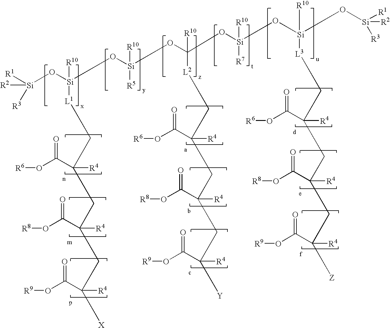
[R1][Si](O[Si](O[Si](OC(O[Si](O[Si](O[Si]([R1])([R2])[R3])([R10])[L3]CC(CC(CC([Z])([R4])C(O[R9])=O)([R4])C(O[R8])=O)([R4])C(O[R6])=O)([R7])[R10])([R10])[L2]CC(CC(CC([Y])([R4])C(O[R9])=O)([R4])C(O[R8])=O)([R4])C(O[R6])=O)([R10])[R5])([L1]CC(CC(CC([X])([R4])C(O[R9])=O)([R4])C(O[R8])=O)([R4])C(O[R6])=O)[R10])([R2])[R3]
